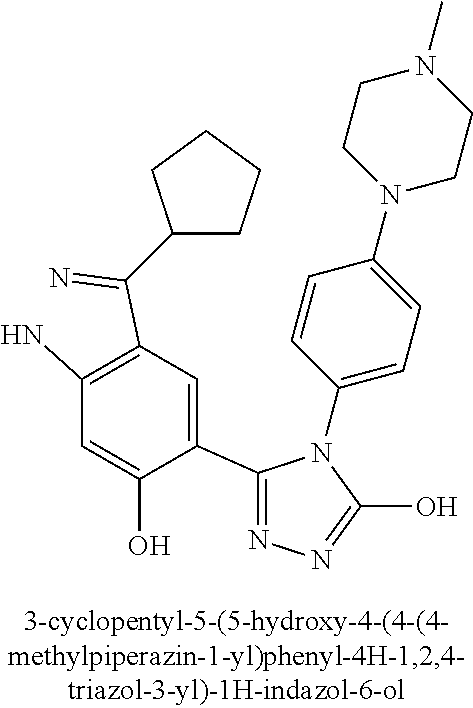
N1=C(C2=CC(C(=N)C3CCCC3)=C(N)C=C2O)N(C2=CC=C(N3CCN(C)CC3)C=C2)C(O)=N1
